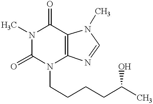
C1(=O)C2=C(N(CCCCC(C)O)C(=O)N1C)N=CN2C
